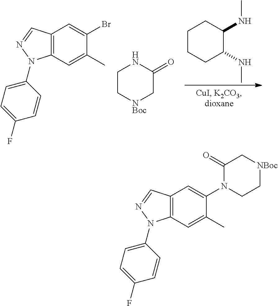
C12=C(C=C(C)C(Br)=C1)N(C1=CC=C(F)C=C1)N=C2.C1C[NBoc]CC(=O)N1.C1CCC(NC)C(NC)C1.C12=C(C=C(C)C(N3CC[NBoc]CC3=O)=C1)N(C1=CC=C(F)C=C1)N=C2
